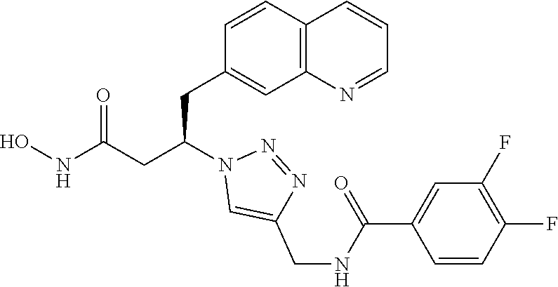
C1(CC(CC(NO)=O)N2C=C(CNC(C3=CC(F)=C(F)C=C3)=O)N=N2)=CC2=C(C=C1)C=CC=N2
